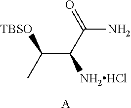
C(C(C(=O)N)[NH2HCl])(C)[TBSO].[A]
